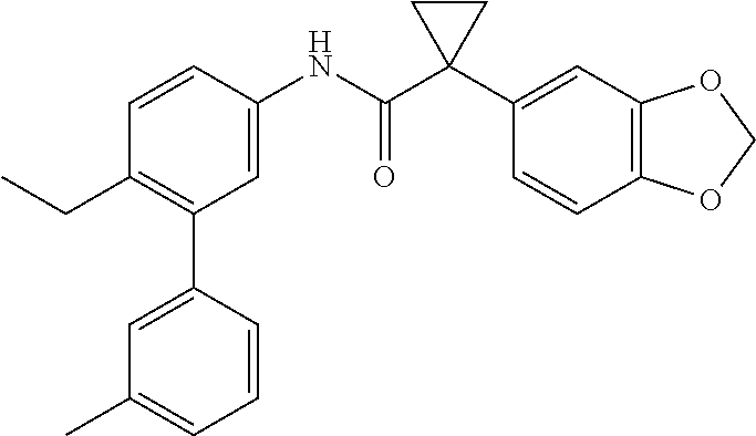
C1=C(NC(C2(C3=CC4=C(C=C3)OCO4)CC2)=O)C=CC(CC)=C1C1=CC(C)=CC=C1
